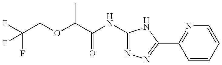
C(OC(C)C(=O)NC1=NN=C(C2=NC=CC=C2)N1)C(F)(F)F
